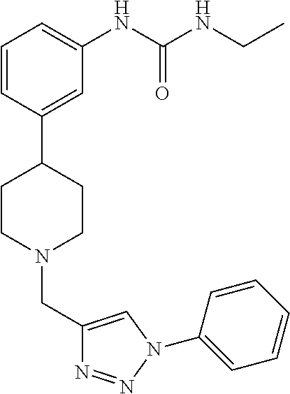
C1=CC(C2CCN(CC3=CN(C4=CC=CC=C4)N=N3)CC2)=CC(NC(NCC)=O)=C1
